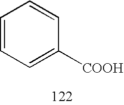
C1=CC=C([COOH])C=C1
